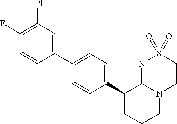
C1(C2CCCN3C2=NS(=O)(=O)CC3)=CC=C(C2=CC(Cl)=C(F)C=C2)C=C1
